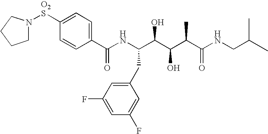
C1N([O2S]C2=CC=C(C(NC(C(C(C(C(NCC(C)C)=O)C)O)O)CC3=CC(F)=CC(F)=C3)=O)C=C2)CCC1
